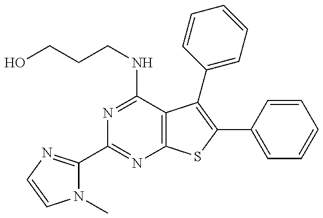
N1(C)C(C2=NC3=C(C(NCCCO)=N2)C(C2=CC=CC=C2)=C(C2=CC=CC=C2)S3)=NC=C1
